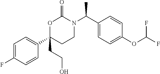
C1(C2(CCO)CCN(C(C3=CC=C(OC(F)F)C=C3)C)C(=O)O2)=CC=C(F)C=C1
